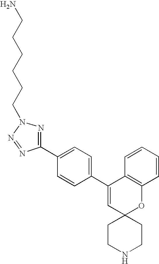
C1(C2=CC=C(C3=CC4(OC5=C3C=CC=C5)CCNCC4)C=C2)=NN(CCCCCCN)N=N1
